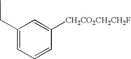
C1(CC)=CC=CC([CH2CO2CH2CH2F])=C1
